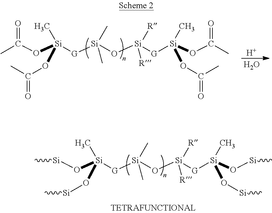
[H].O.[Si]([G][Si](O[Si]([G][Si](OC(=O)C)(C)OC(=O)C)([R])[R])(C)C)(OC(=O)C)(C)OC(=O)C.[Si]([G][Si](O[Si]([G][Si](O[Si]C)(C)O[Si]C)([R])[R])(C)C)(O[Si]C)(C)O[Si]C
